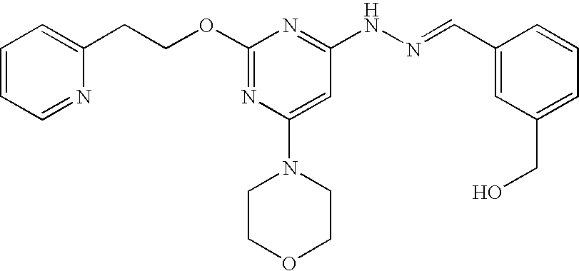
C1=CC=NC(CCOC2=NC(N3CCOCC3)=CC(NN=CC3=CC(CO)=CC=C3)=N2)=C1
